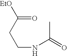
CC(=O)NCCC([EtO])=O
